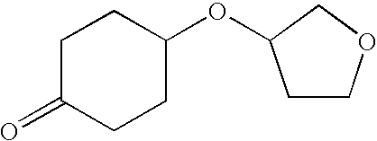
C1C(=O)CCC(OC2CCOC2)C1
